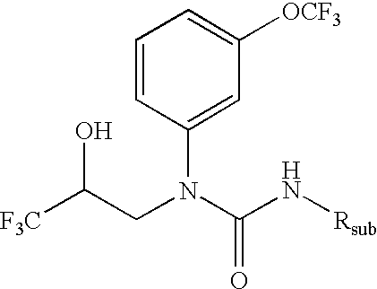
[F3C]C(CN(C(N[Rsub])=O)C1=CC([OCF3])=CC=C1)O
